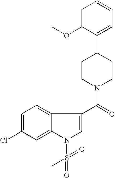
C1=C(OC)C(C2CCN(C(=O)C3=CN(S(=O)(C)=O)C4=CC(Cl)=CC=C34)CC2)=CC=C1
